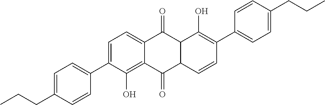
C12=CC=C(C3=CC=C(CCC)C=C3)C(O)=C1C(=O)C1C(C2=O)C(O)=C(C2=CC=C(CCC)C=C2)C=C1
